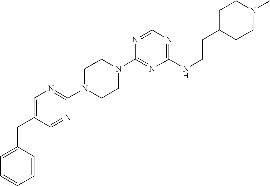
C1(N2CCN(C3=NC=C(CC4=CC=CC=C4)C=N3)CC2)=NC(NCCC2CCN(C)CC2)=NC=N1
